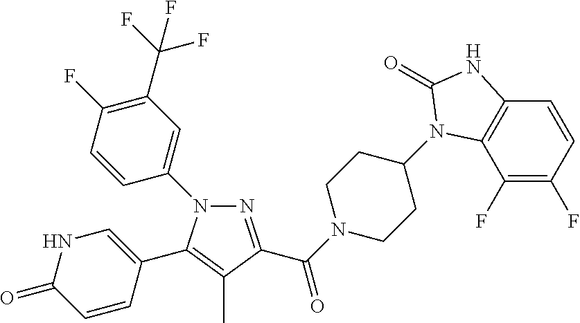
N1=C(C(=O)N2CCC(N3C4=C(C=CC(F)=C4F)NC3=O)CC2)C(C)=C(C2=CNC(=O)C=C2)N1C1=CC(C(F)(F)F)=C(F)C=C1
